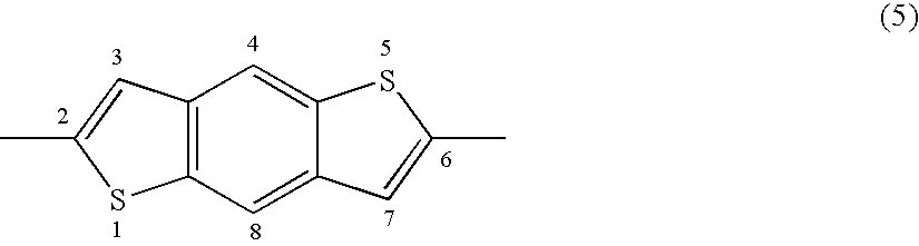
C12=C(C=C3C(=C1)SC(C)=C3)SC(C)=C2
